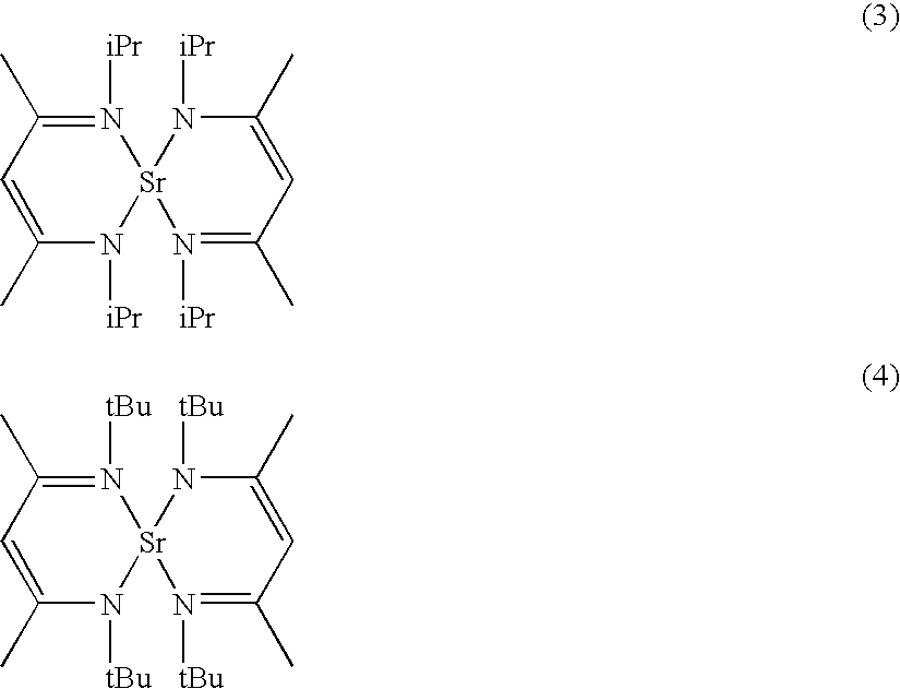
N1([iPr])=C(C)C=C(C)N([iPr])[Sr]12N([iPr])=C(C)C=C(C)N2[iPr].N1([tBu])=C(C)C=C(C)N([tBu])[Sr]12N([tBu])=C(C)C=C(C)N2[tBu]
